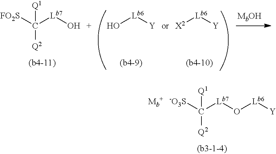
[Q2]C([Lb7]O)([FO2S])[Q1].O[Lb6][Y].[X2][Lb6][Y].[Q2]C([Lb7]O[Lb6][Y])([-O3S])[Q1]
